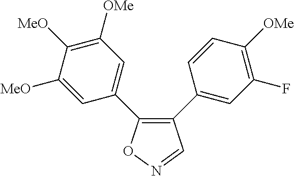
C1(C2=CC(F)=C([OMe])C=C2)=C(C2=CC([OMe])=C([MeO])C([MeO])=C2)ON=C1
